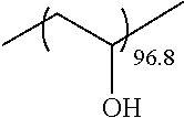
CCC(C)O.[96.8]
